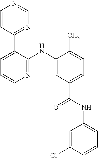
C1=CC(C2=CC=CN=C2NC2=CC(C(NC3=CC=CC(Cl)=C3)=O)=CC=C2C)=NC=N1
